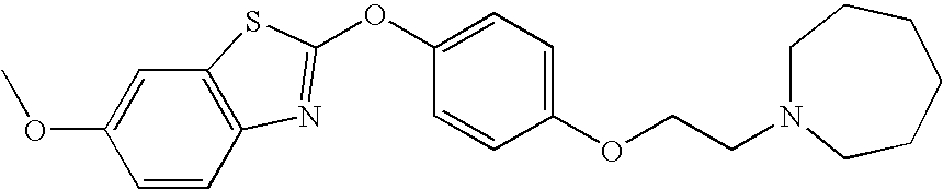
C1=CC2=C(C=C1OC)SC(OC1=CC=C(OCCN3CCCCCC3)C=C1)=N2
